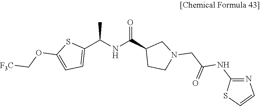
C1(C(NC(C2CCN(CC(NC3=NC=CS3)=O)C2)=O)C)=CC=C(OC[F3C])S1
